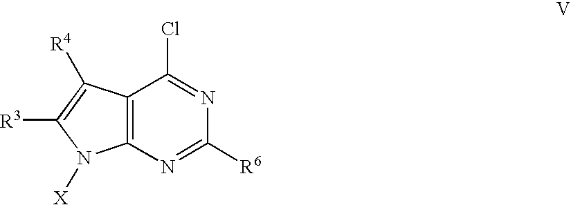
C12=C(N=C([R6])N=C1Cl)N([X])C([R3])=C2[R4]
